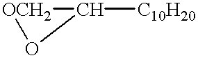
[OCH2]1C([C10H20])O1
